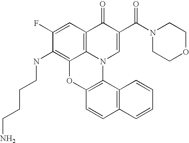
C1(F)=CC2=C3C(=C1NCCCCN)OC1=C(N3C=C(C(N3CCOCC3)=O)C2=O)C2=C(C=C1)C=CC=C2
